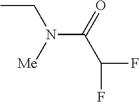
CCN(C(=O)C(F)F)[Me]
